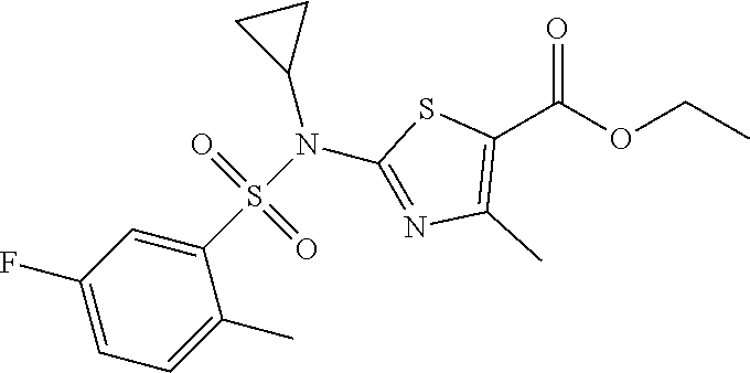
C1(C(OCC)=O)=C(C)N=C(N(S(C2=CC(F)=CC=C2C)(=O)=O)C2CC2)S1
